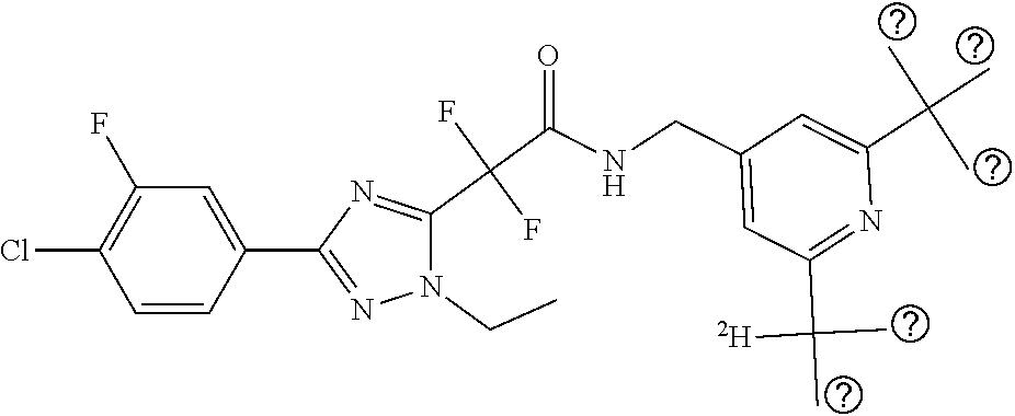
C1(Cl)=C(F)C=C(C2=NN(CC)C(C(C(=O)NCC3=CC(C(C)(C)[D])=NC(C(C)(C)C)=C3)(F)F)=N2)C=C1
